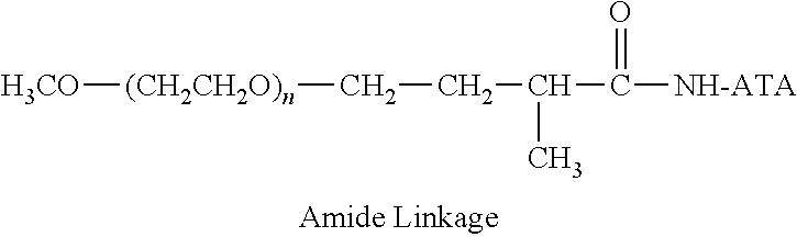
[H3CO][(CH2CH2O)n]CCC(C)C([NH-ATA])=O
